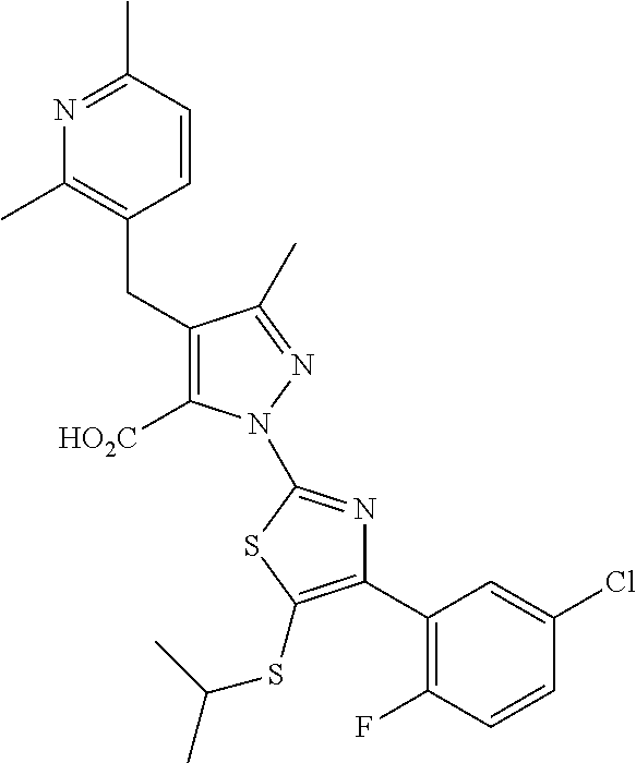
C(C1=C([HO2C])N(C2=NC(C3=C(F)C=CC(Cl)=C3)=C(SC(C)C)S2)N=C1C)C1=C(C)N=C(C)C=C1
